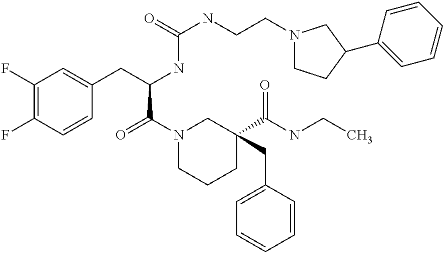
C1(F)=C(F)C=CC(CC(NC(NCCN2CCC(C3=CC=CC=C3)C2)=O)C(=O)N2CCCC(C(NCC)=O)(CC3=CC=CC=C3)C2)=C1
